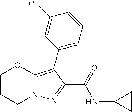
C1CCN2C(=C(C3=CC=CC(Cl)=C3)C(C(=O)NC3CC3)=N2)O1
